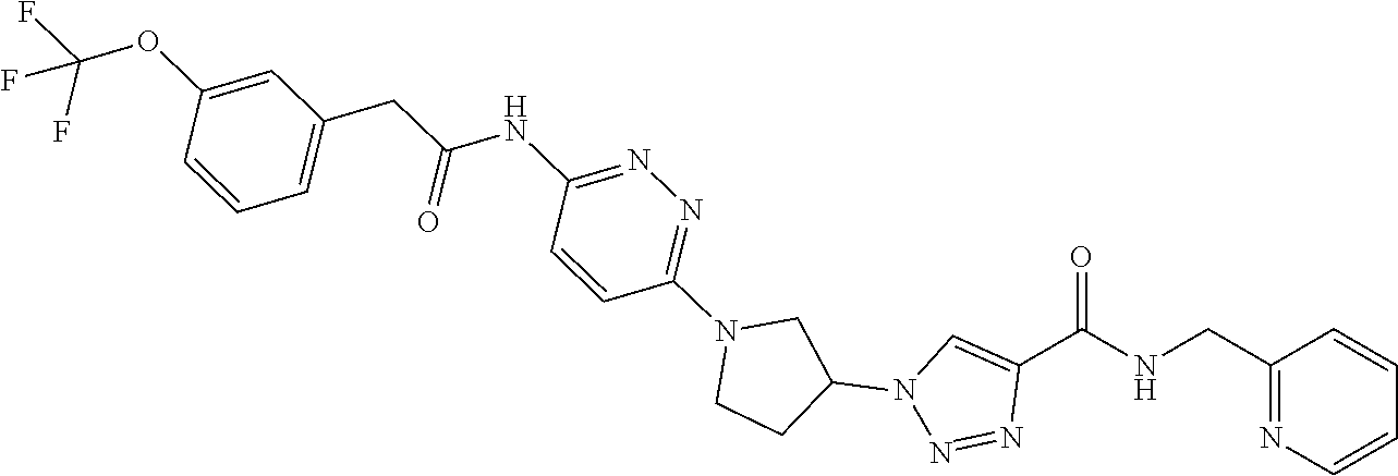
O=C(NCC1=NC=CC=C1)C1=CN(C2CN(C3=NN=C(NC(CC4=CC=CC(OC(F)(F)F)=C4)=O)C=C3)CC2)N=N1
